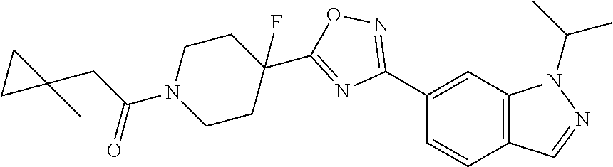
C1(C2=NOC(C3(F)CCN(C(CC4(C)CC4)=O)CC3)=N2)=CC2=C(C=C1)C=NN2C(C)C
